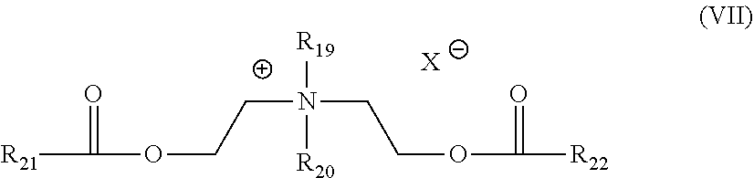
[R21]C(OCCN(CCOC([R22])=O)([R19])[R20])=O.[X]
